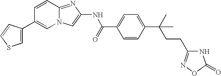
C1(C2=CN3C(=NC(NC(=O)C4=CC=C(C(C)(C)CCC5=NOC(=O)N5)C=C4)=C3)C=C2)=CSC=C1
